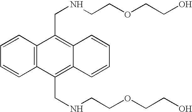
C1=CC2=C(C=C1)C(CNCCOCCO)=C1C(=C2CNCCOCCO)C=CC=C1
